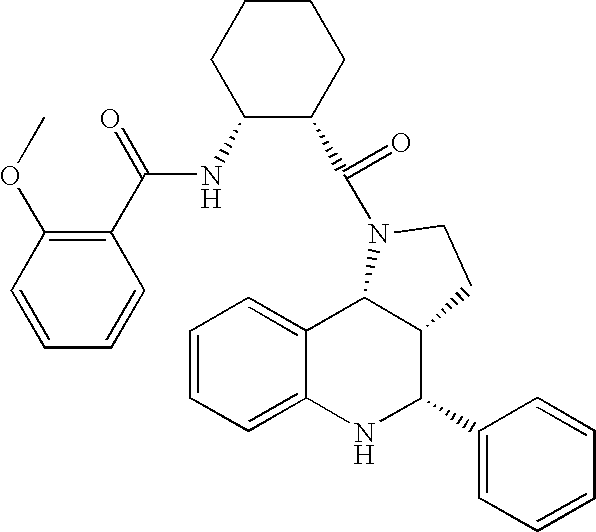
C1=CC=C2C(=C1)C1C(C(C3=CC=CC=C3)N2)CCN1C(=O)C1C(NC(C2=C(OC)C=CC=C2)=O)CCCC1
